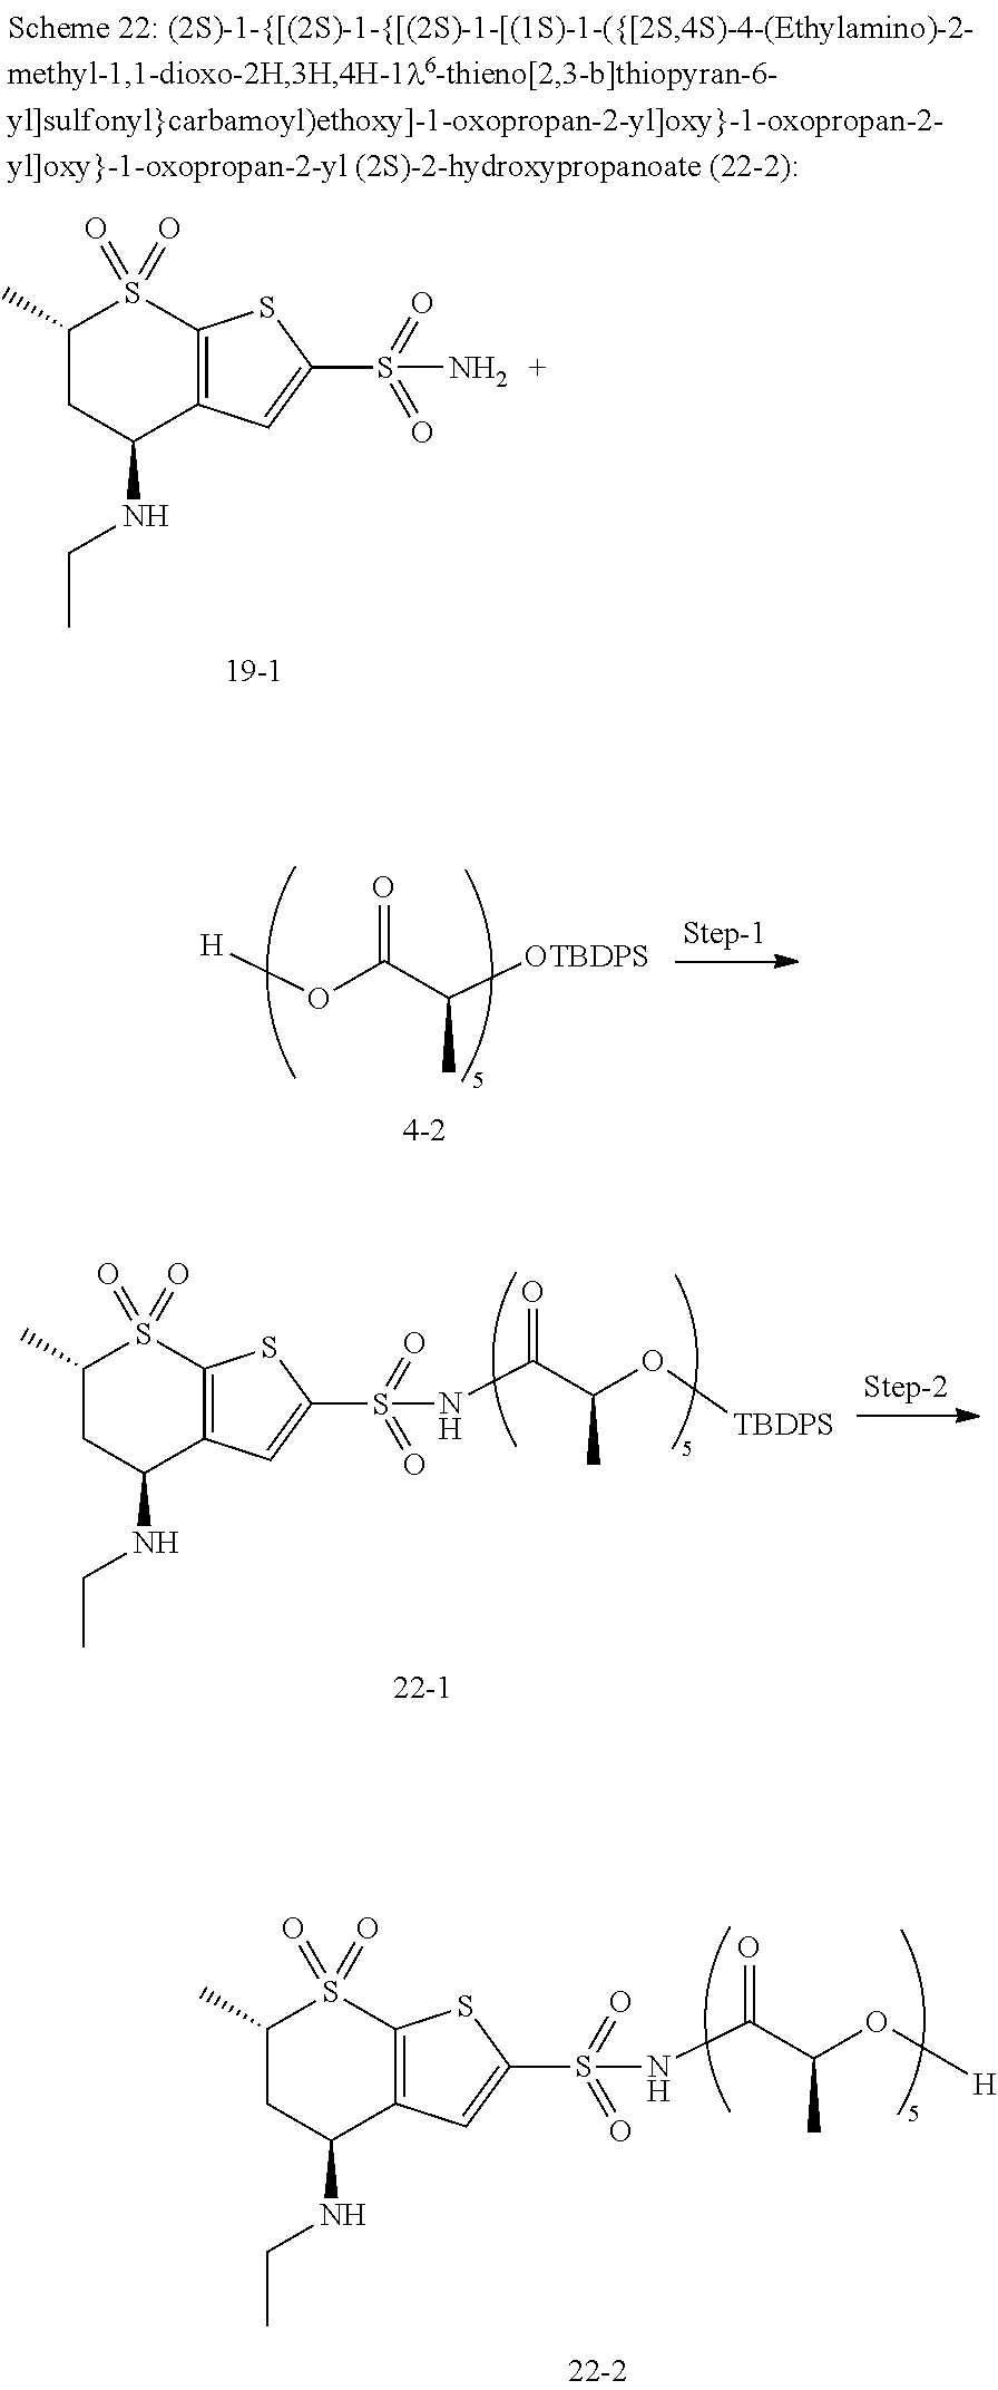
O(C(=O)C(C)[OTBDPS])[H].C1(C)CC(NCC)C2=C(S1(=O)=O)SC(S(=O)(=O)NC(=O)C(C)O[H])=C2.C1(C)CC(NCC)C2=C(S1(=O)=O)SC(S(=O)(=O)N)=C2.C1(C)CC(NCC)C2=C(S1(=O)=O)SC(S(=O)(=O)NC(=O)C(C)O[TBDPS])=C2
